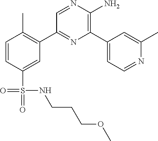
C1=CC(S(=O)(=O)NCCCOC)=CC(C2=NC(C3=CC=NC(C)=C3)=C(N)N=C2)=C1C
